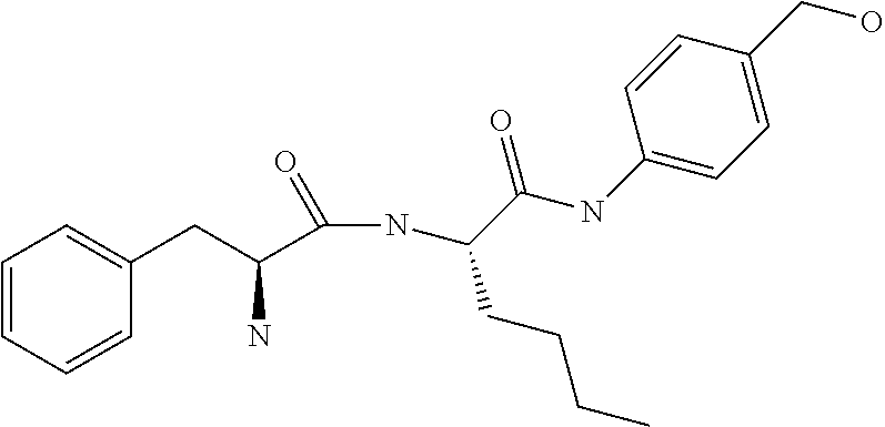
NC(CC1=CC=CC=C1)C(NC(C(NC1=CC=C(CO)C=C1)=O)CCCC)=O
